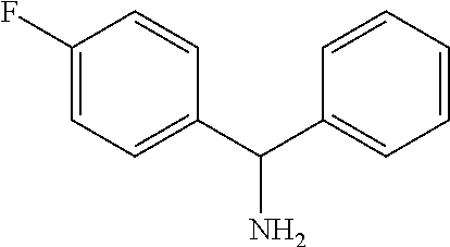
C1(C(C2=CC=CC=C2)N)=CC=C(F)C=C1
